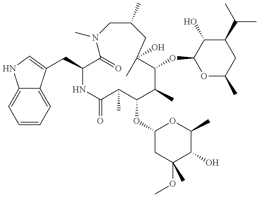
C12=CC=CC=C1C(CC1C(=O)N(C)CC(C)CC(C)(O)C(OC3OC(C)CC(C(C)C)C3O)C(C)C(OC3CC(C)(OC)C(O)C(C)O3)C(C)C(=O)N1)=CN2
